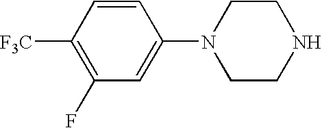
C1=CC([F3C])=C(F)C=C1N1CCNCC1
